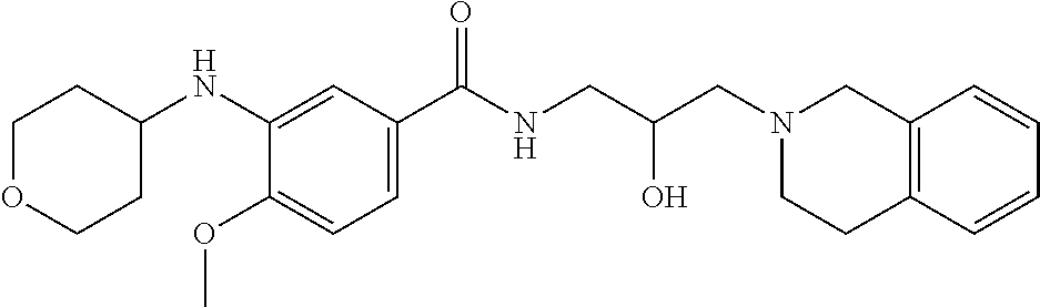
C1(NC2CCOCC2)=CC(C(NCC(CN2CC3=C(CC2)C=CC=C3)O)=O)=CC=C1OC
